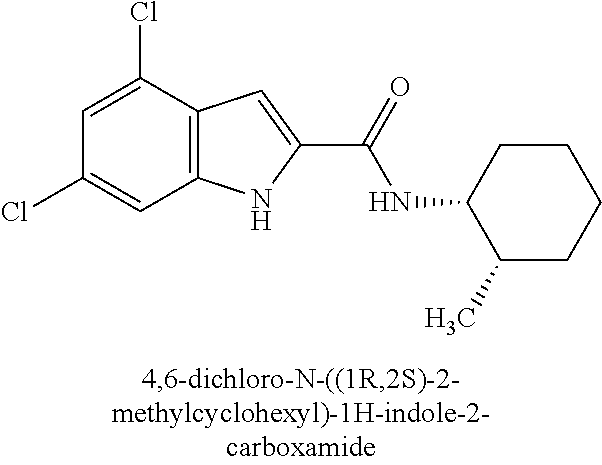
C12=C(C(Cl)=CC(Cl)=C1)C=C(C(=O)NC1C(C)CCCC1)N2
